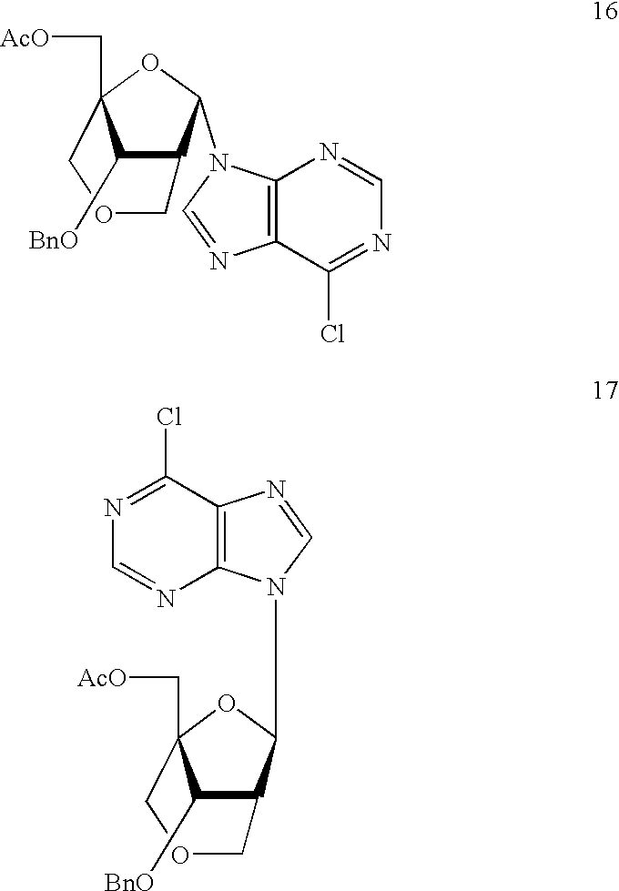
C1([BnO])C2C(N3C4=C(N=C3)C(Cl)=NC=N4)OC1(C[AcO])COC2.C1([BnO])C2C(N3C4=C(N=C3)C(Cl)=NC=N4)OC1(C[AcO])COC2
